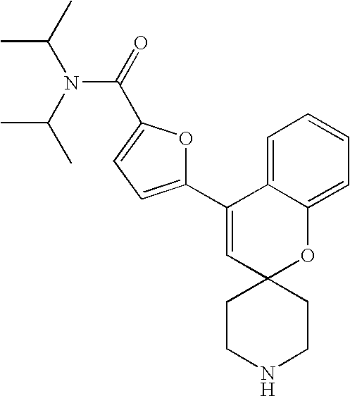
C1(C2=CC=C(C(=O)N(C(C)C)C(C)C)O2)=CC2(OC3=CC=CC=C13)CCNCC2
